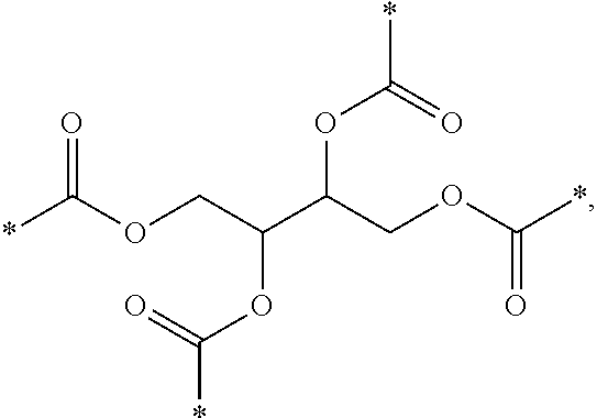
*C(OCC(C(COC(*)=O)OC(*)=O)OC(*)=O)=O
